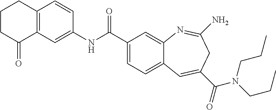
C12=C(C=CC(NC(C3=CC=C4C(=C3)N=C(N)CC(C(=O)N(CCC)CCC)=C4)=O)=C1)CCCC2=O
